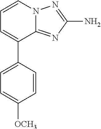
C1=CC(C2=CC=CN3C2=NC(N)=N3)=CC=C1[OCH3]
